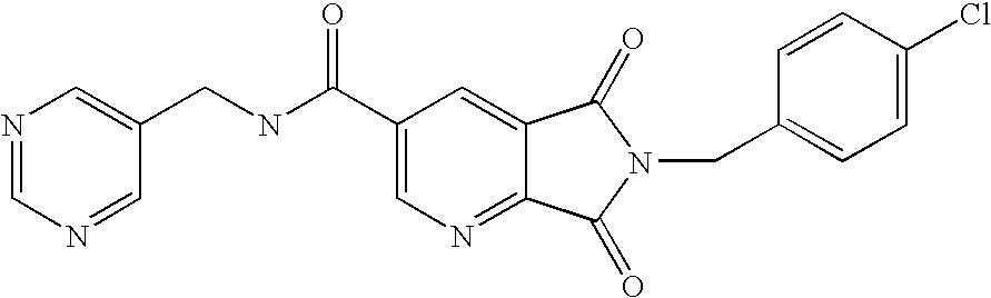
N1=CN=CC(CNC(C2=CN=C3C(=C2)C(=O)N(CC2=CC=C(Cl)C=C2)C3=O)=O)=C1
